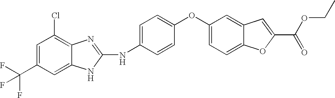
C1=C(C(F)(F)F)C=C2C(=C1Cl)N=C(NC1=CC=C(OC3=CC=C4C(=C3)C=C(C(=O)OCC)O4)C=C1)N2
